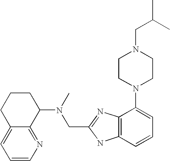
C12=CC=CN=C1C(N(C)CC1=NC3=C(N1)C=CC=C3N1CCN(CC(C)C)CC1)CCC2
